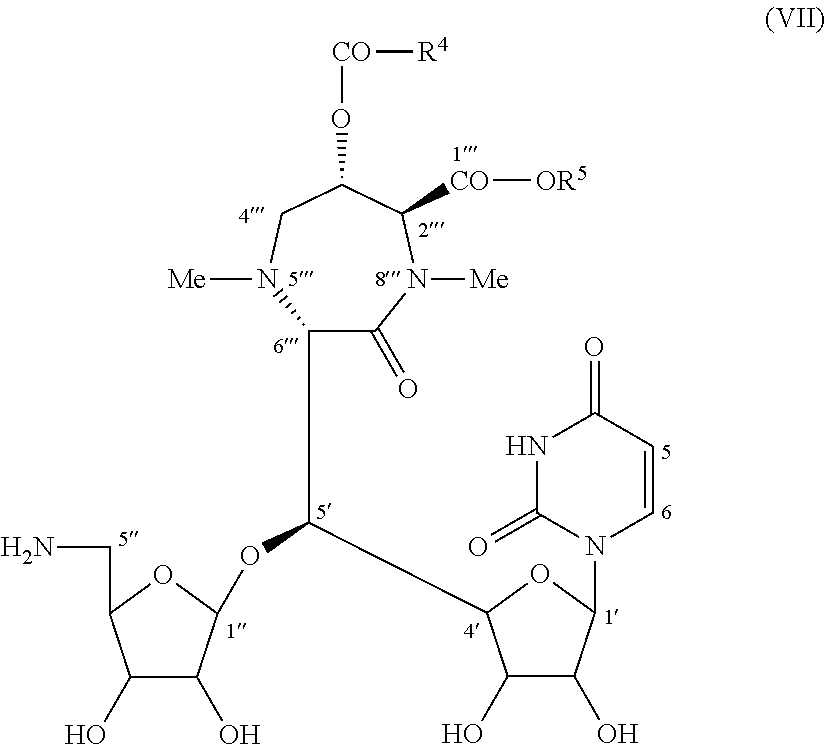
C1(C(OC2C(O)C(O)C(CN)O2)C2C(O)C(O)C(N3C=CC(=O)NC3=O)O2)C(=O)N([Me])C([CO][OR5])C(O[CO][R4])CN1[Me]
